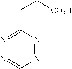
N1=NC(CC[CO2H])=NN=C1
